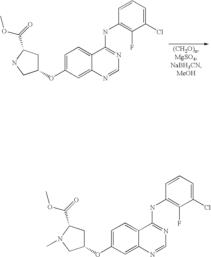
C1(OC2CC(C(OC)=O)NC2)=CC=C2C(=C1)N=CN=C2NC1=C(F)C(Cl)=CC=C1.C1(OC2CC(C(OC)=O)N(C)C2)=CC=C2C(=C1)N=CN=C2NC1=C(F)C(Cl)=CC=C1
